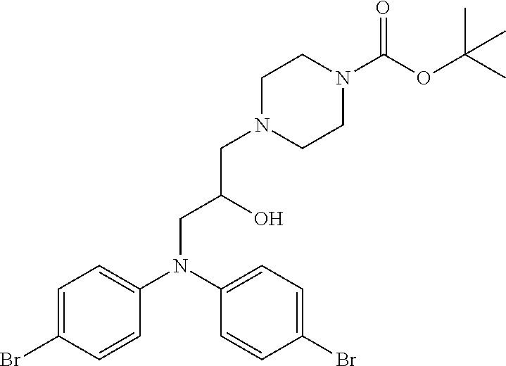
C1=C(Br)C=CC(N(C2=CC=C(Br)C=C2)CC(CN2CCN(C(OC(C)(C)C)=O)CC2)O)=C1
